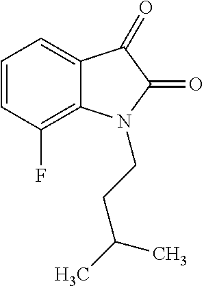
C12=CC=CC(F)=C1N(CCC(C)C)C(=O)C2=O
